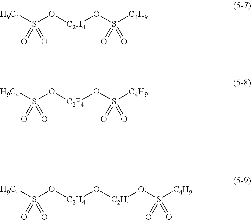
[H9C4]S(O[C2H4]OS([C4H9])(=O)=O)(=O)=O.[H9C4]S(O[C2F4]OS([C4H9])(=O)=O)(=O)=O.[H9C4]S(O[C2H4]O[C2H4]OS([C4H9])(=O)=O)(=O)=O
